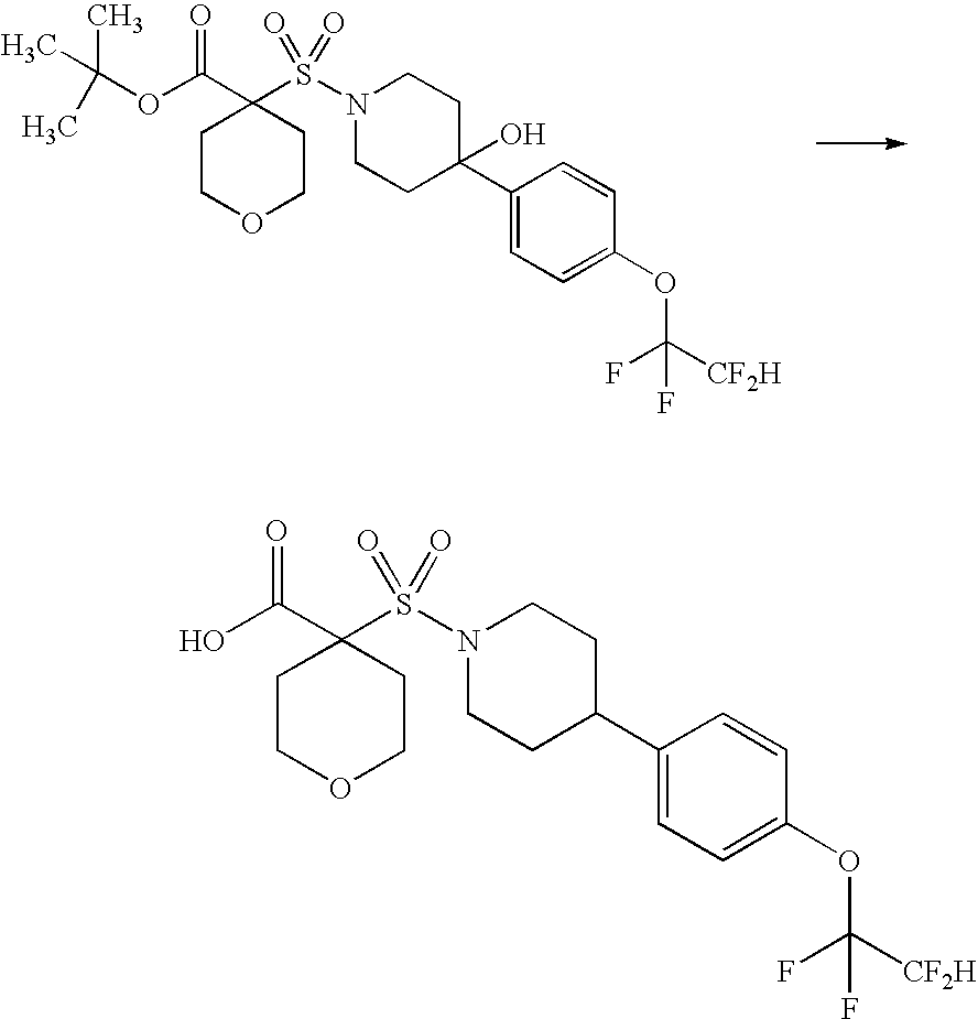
C1(C(OC(C)(C)C)=O)(S(=O)(=O)N2CCC(C3=CC=C(OC(F)([CF2H])F)C=C3)(O)CC2)CCOCC1.C1(C(=O)O)(S(=O)(=O)N2CCC(C3=CC=C(OC(F)([CF2H])F)C=C3)CC2)CCOCC1
